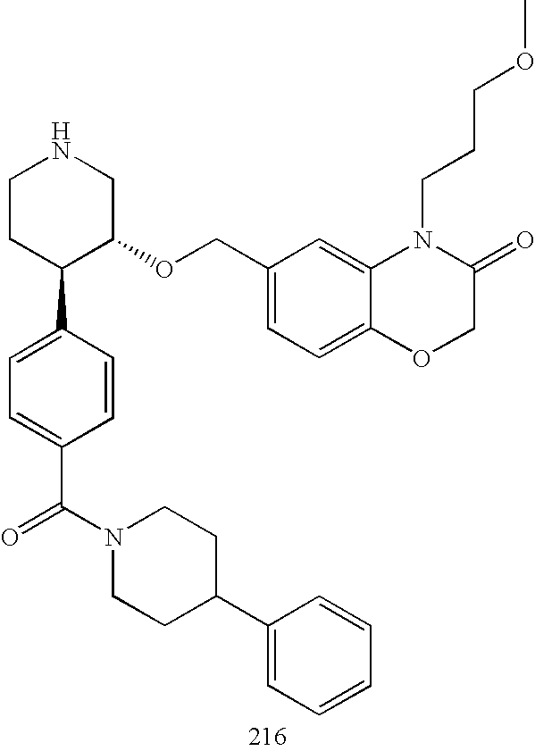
C1CC(C2=CC=C(C(N3CCC(C4=CC=CC=C4)CC3)=O)C=C2)C(OCC2=CC=C3C(=C2)N(CCCOC)C(=O)CO3)CN1
